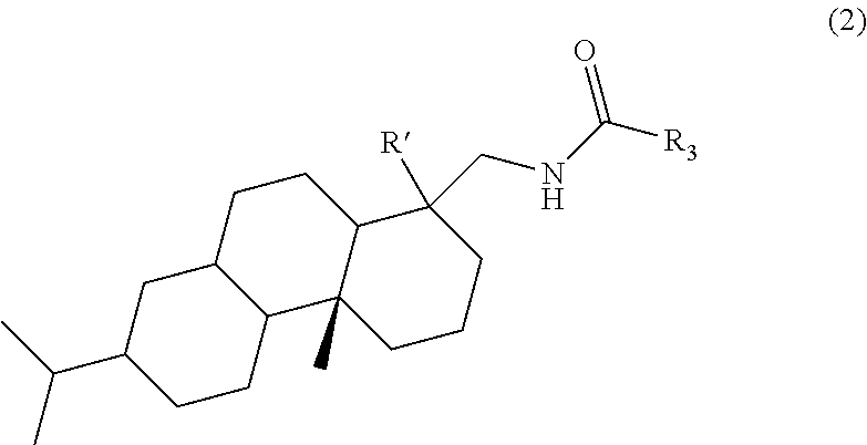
C1CC2C(C3(C)C1C([R])(CNC([R3])=O)CCC3)CCC(C(C)C)C2
